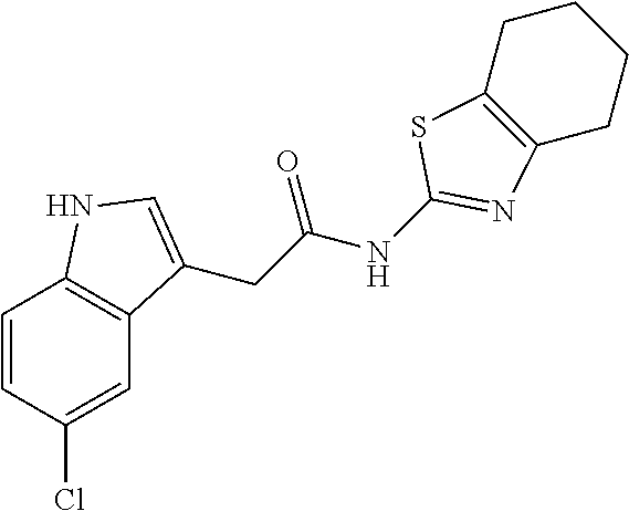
C1=CC(Cl)=CC2=C1NC=C2CC(NC1=NC2=C(S1)CCCC2)=O
